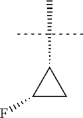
C1(F)CC1C
